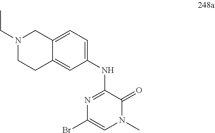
BrC1=CN(C)C(=O)C(NC2=CC=C3C(=C2)CCN(CC)C3)=N1
